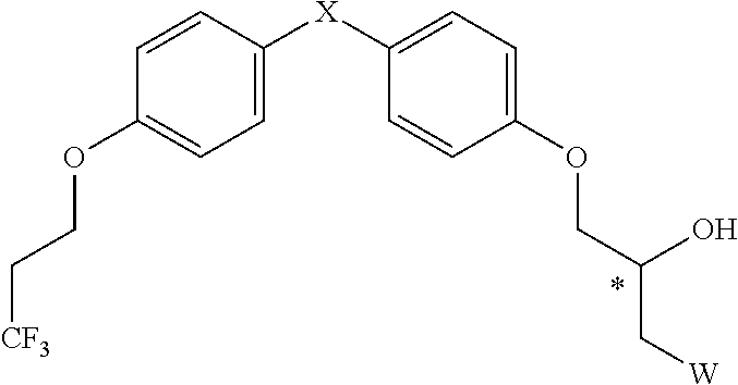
C1=CC([X]C2=CC=C(OCC(O)C[W])C=C2)=CC=C1OCC[CF3]
